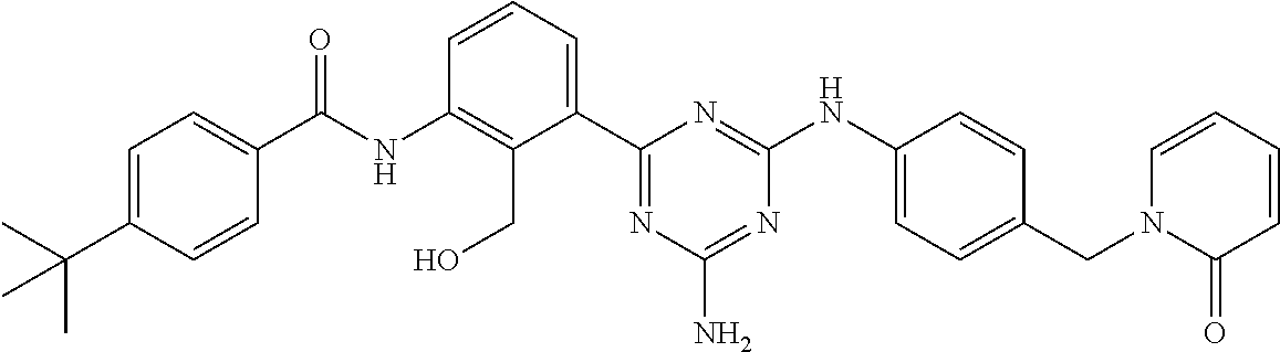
C(NC1=C(CO)C(C2=NC(N)=NC(NC3=CC=C(CN4C(=O)C=CC=C4)C=C3)=N2)=CC=C1)(=O)C1=CC=C(C(C)(C)C)C=C1
